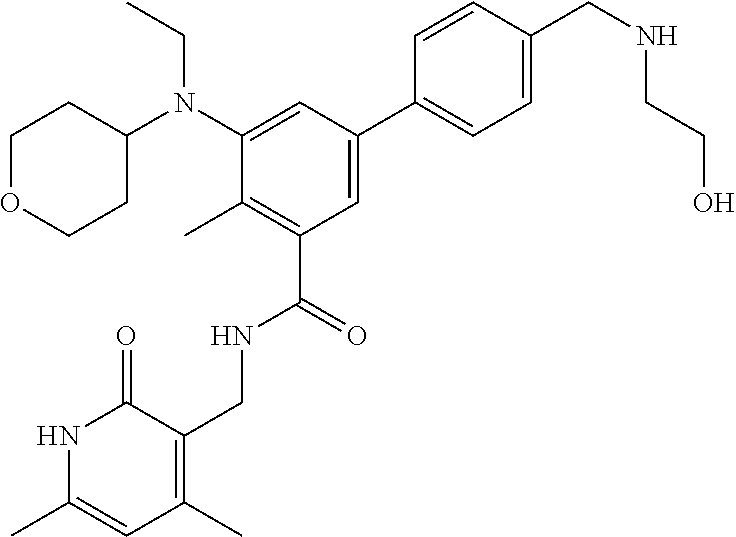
C1=CC(CNCCO)=CC=C1C1=CC(C(=O)NCC2=C(C)C=C(C)NC2=O)=C(C)C(N(C2CCOCC2)CC)=C1
